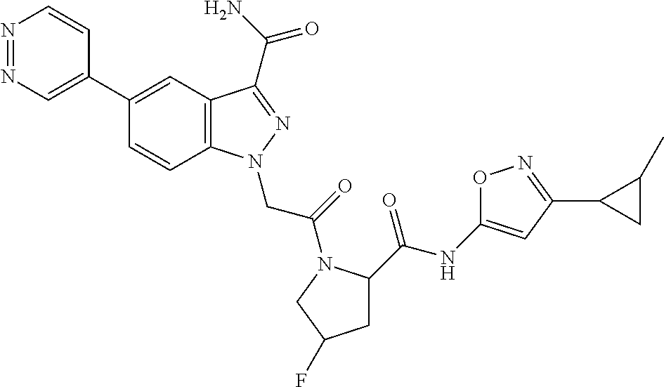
N1=NC=C(C2=CC3=C(C=C2)N(CC(=O)N2C(C(=O)NC4=CC(C5CC5C)=NO4)CC(F)C2)N=C3C(N)=O)C=C1
